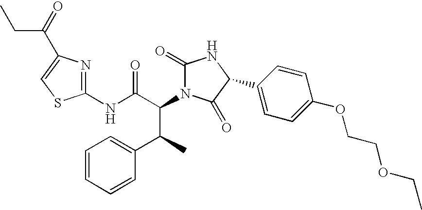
C1(NC(C(C(C2=CC=CC=C2)C)N2C(=O)NC(C3=CC=C(OCCOCC)C=C3)C2=O)=O)=NC(C(CC)=O)=CS1
